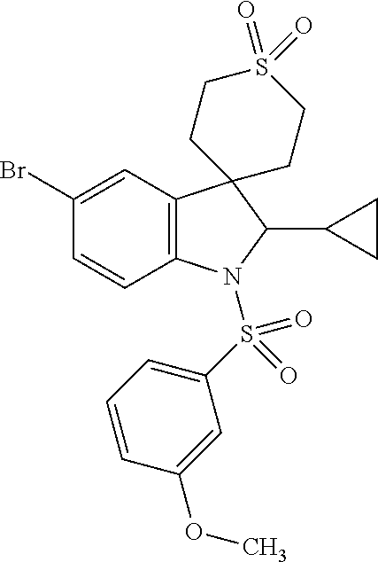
C12=C(C=C(Br)C=C1)C1(C(C3CC3)N2S(C2=CC=CC(OC)=C2)(=O)=O)CCS(=O)(=O)CC1
